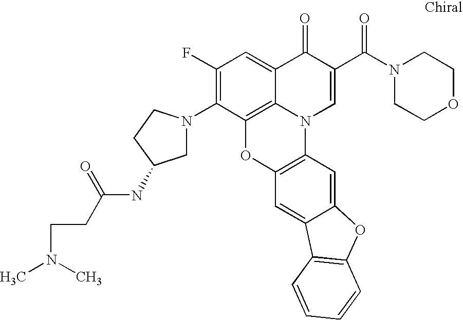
C1(F)=C(N2CC(NC(CCN(C)C)=O)CC2)C2=C3C(=C1)C(=O)C(C(N1CCOCC1)=O)=CN3C1=C(O2)C=C2C(=C1)OC1=C2C=CC=C1
